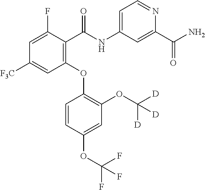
C1=C(F)C(C(NC2=CC=NC(C(=O)N)=C2)=O)=C(OC2=C(OC([D])([D])[D])C=C(OC(F)(F)F)C=C2)C=C1[F3C]
